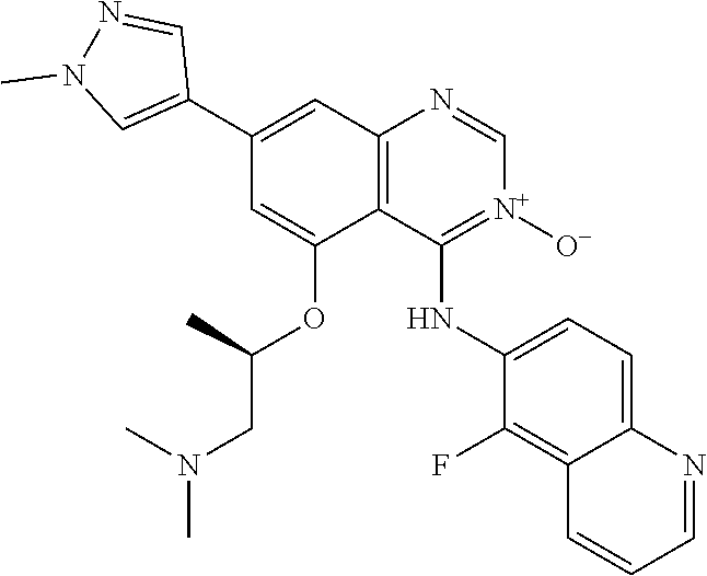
C1=NC2=C(C(OC(C)CN(C)C)=CC(C3=CN(C)N=C3)=C2)C(NC2=CC=C3C(=C2F)C=CC=N3)=[N+]1[O-]
